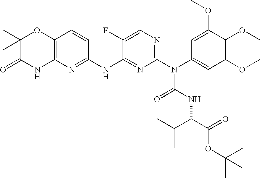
C12=C(N=C(NC3=NC(N(C(=O)NC(C(OC(C)(C)C)=O)C(C)C)C4=CC(OC)=C(OC)C(OC)=C4)=NC=C3F)C=C1)NC(=O)C(C)(C)O2
